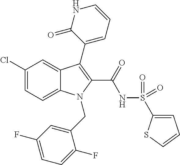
C12=CC=C(Cl)C=C1C(C1=CC=CNC1=O)=C(C(=O)NS(=O)(=O)C1=CC=CS1)N2CC1=CC(F)=CC=C1F
